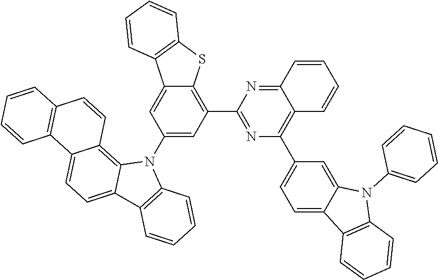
C12=NC(C3=C4C(=CC(N5C6=C7C(=CC=C6C6=C5C=CC=C6)C5=C(C=C7)C=CC=C5)=C3)C3=C(S4)C=CC=C3)=NC(C3=CC=C4C(=C3)N(C3=CC=CC=C3)C3=C4C=CC=C3)=C1C=CC=C2
